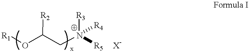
[R1]OC(CN([R3])([R5])[R4])[R2]
